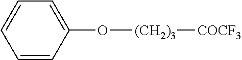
C1=CC(O[(CH2)3][COCF3])=CC=C1
